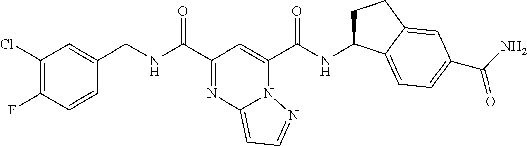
C1(Cl)=C(F)C=CC(CNC(C2=NC3=CC=NN3C(C(NC3CCC4=CC(C(N)=O)=CC=C34)=O)=C2)=O)=C1
